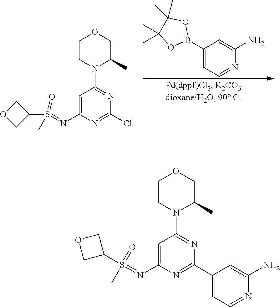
C1(B2OC(C)(C)C(C)(C)O2)=CC=NC(N)=C1.C1CN(C2=NC(Cl)=NC(N=S(C3COC3)(=O)C)=C2)C(C)CO1.C1CN(C2=NC(C3=CC=NC(N)=C3)=NC(N=S(=O)(C)C3COC3)=C2)C(C)CO1
